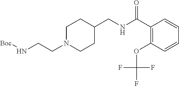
C1N(CCN[Boc])CCC(CNC(C2=C(OC(F)(F)F)C=CC=C2)=O)C1
